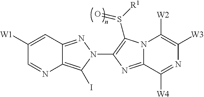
C12=C(I)N(C3=C(S([R1])=O)N4C(=N3)C([W4])=NC([W3])=C4[W2])N=C1C=C([W1])C=N2
